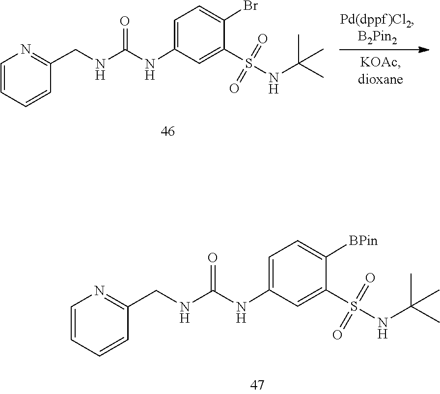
O=S(=O)(C1=CC(NC(NCC2=NC=CC=C2)=O)=CC=C1Br)NC(C)(C)C.S(=O)(=O)(C1=CC(NC(NCC2=NC=CC=C2)=O)=CC=C1[BPin])NC(C)(C)C
